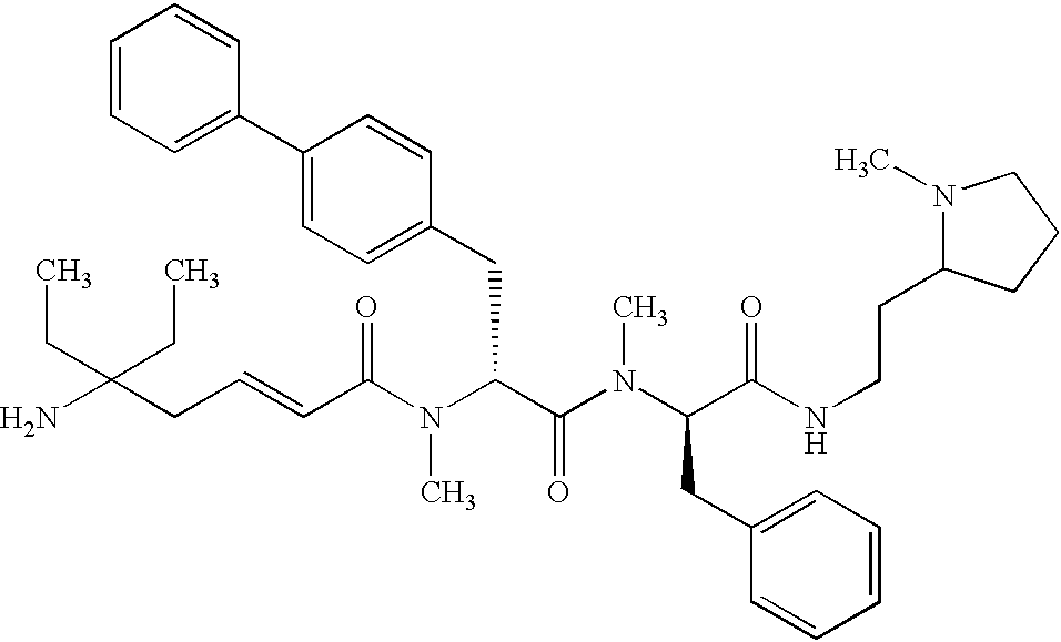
NC(CC=CC(N(C(C(=O)N(C)C(CC1=CC=CC=C1)C(=O)NCCC1N(C)CCC1)CC1=CC=C(C2=CC=CC=C2)C=C1)C)=O)(CC)CC
